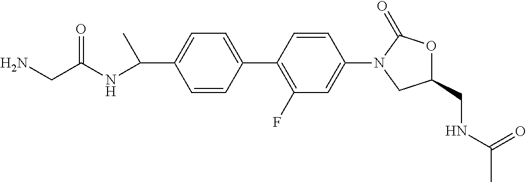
C1(C(NC(CN)=O)C)=CC=C(C2=C(F)C=C(N3C(=O)OC(CNC(C)=O)C3)C=C2)C=C1
